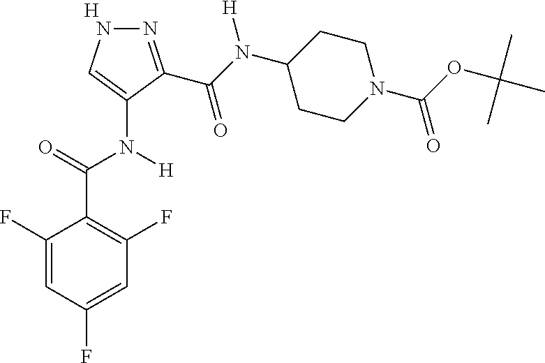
[H].C1=C(F)C=C(F)C(C(=O)N(C2=CNN=C2C(N(C2CCN(C(OC(C)(C)C)=O)CC2)[H])=O)[H])=C1F
